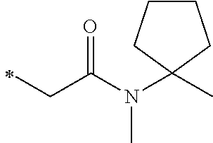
C1(N(C(CC)=O)C)(C)CCCC1
